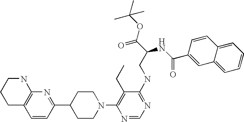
C1=CC(C2CCN(C3=C(CC)C(NCC(C(OC(C)(C)C)=O)NC(=O)C4=CC5=CC=CC=C5C=C4)=NC=N3)CC2)=NC2=C1CCCN2
